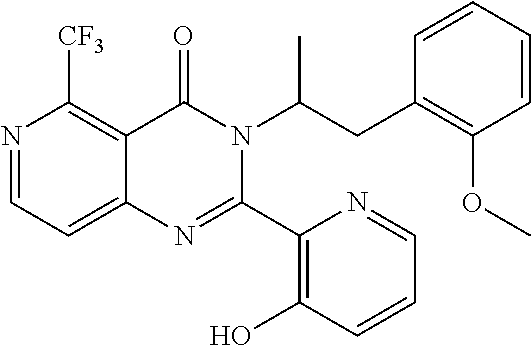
N1=CC=C2C(=C1[CF3])C(=O)N(C(CC1=C(OC)C=CC=C1)C)C(C1=C(O)C=CC=N1)=N2
